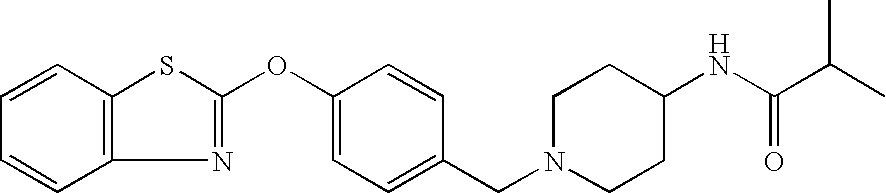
C1=CC2=C(C=C1)N=C(OC1=CC=C(CN3CCC(NC(C(C)C)=O)CC3)C=C1)S2
